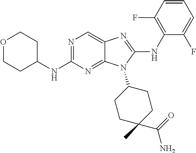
N1=C(NC2CCOCC2)N=C2C(=C1)N=C(NC1=C(F)C=CC=C1F)N2C1CCC(C)(C(=O)N)CC1
